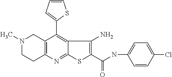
N1(C)CCC2=C(C1)C(C1=CC=CS1)=C1C(=N2)SC(C(NC2=CC=C(Cl)C=C2)=O)=C1N
